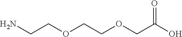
C(COCCOCC(O)=O)N
